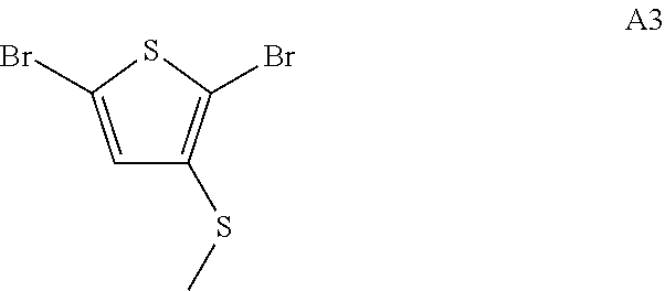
C1=C(Br)SC(Br)=C1SC
